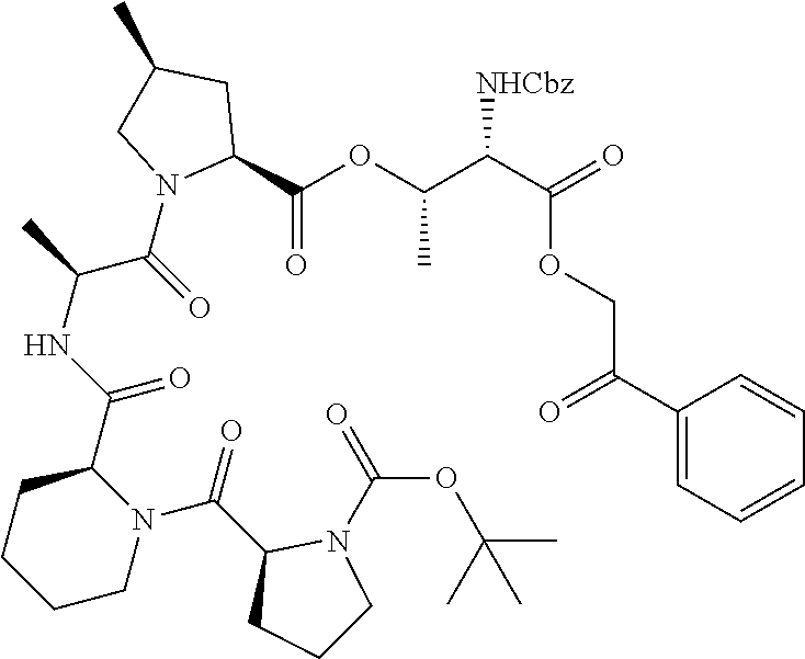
C1(C(=O)COC(C(C(OC(C2CC(C)CN2C(=O)C(C)NC(C2CCCCN2C(C2CCCN2C(=O)OC(C)(C)C)=O)=O)=O)C)[NHCbz])=O)=CC=CC=C1
